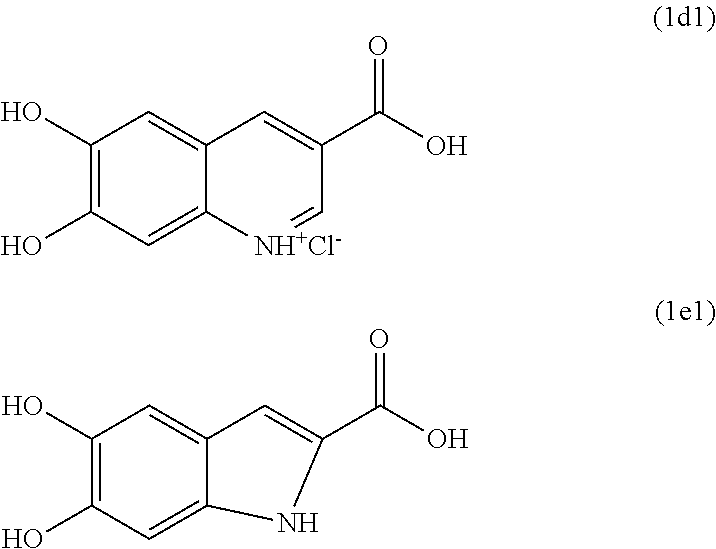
C1(O)=C(O)C=C2C(=C1)C=C(C(O)=O)C=[NH+Cl-]2.C1(O)=C(O)C=C2C(=C1)C=C(C(O)=O)N2
